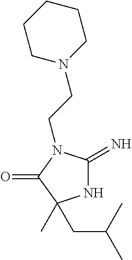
N1C(=N)N(CCN2CCCCC2)C(=O)C1(C)CC(C)C
